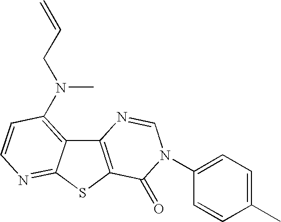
C12=C(SC3=NC=CC(N(CC=C)C)=C13)C(=O)N(C1=CC=C(C)C=C1)C=N2
